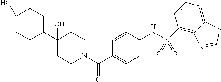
C1CN(C(C2=CC=C(NS(=O)(=O)C3=C4C(=CC=C3)SC=N4)C=C2)=O)CCC1(O)C1CCC(C)(O)CC1
